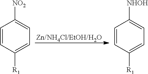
[Zn/NH4Cl/EtOH/H2O].C1=CC([R1])=CC=C1[NO2].C1=CC([R1])=CC=C1[NHOH]
